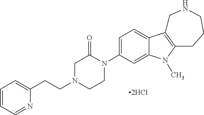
C1=CC=NC(CCN2CCN(C3=CC=C4C(=C3)N(C)C3=C4CNCCC3)C(=O)C2)=C1.[2HCl]
